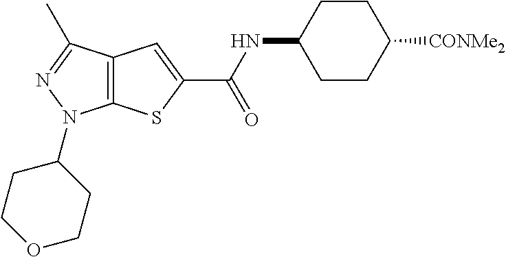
C12=C(C(C)=NN1C1CCOCC1)C=C(C(NC1CCC([CONMe2])CC1)=O)S2
